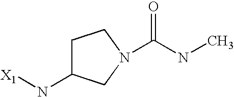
[X1]NC1CCN(C(NC)=O)C1
